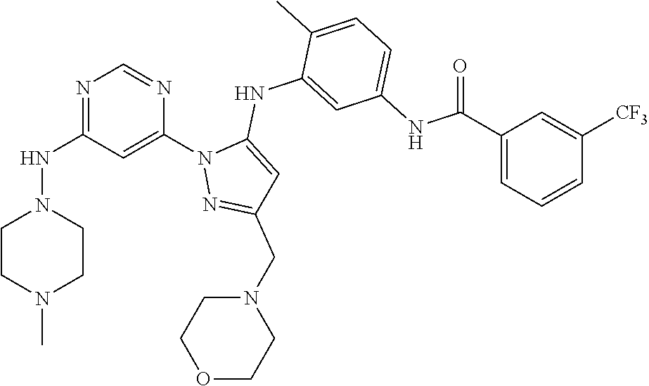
N1=C(NN2CCN(C)CC2)C=C(N2N=C(CN3CCOCC3)C=C2NC2=CC(NC(C3=CC=CC([CF3])=C3)=O)=CC=C2C)N=C1
